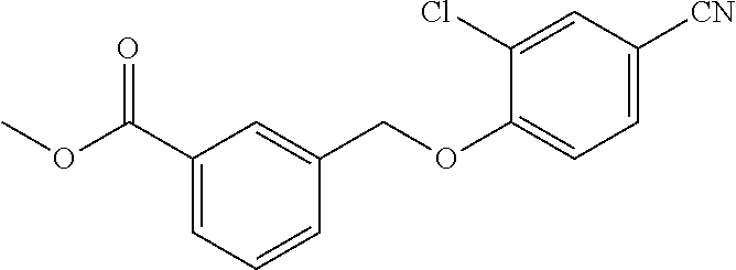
C1(C(OC)=O)=CC=CC(COC2=CC=C([CN])C=C2Cl)=C1
